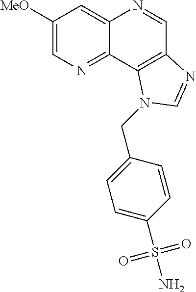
C1([MeO])=CN=C2C(=C1)N=CC1=C2N(CC2=CC=C(S(N)(=O)=O)C=C2)C=N1
